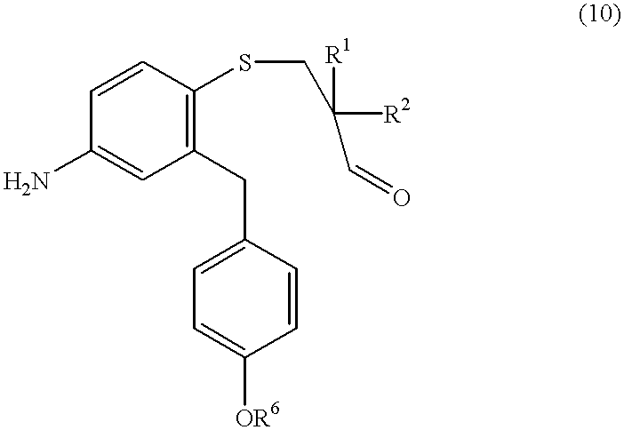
C1(N)=CC(CC2=CC=C([OR6])C=C2)=C(SCC(C=O)([R2])[R1])C=C1
